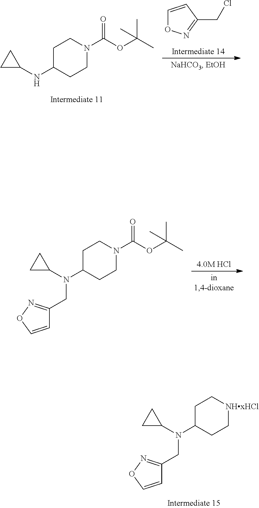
C1C(NC2CC2)CCN(C(OC(C)(C)C)=O)C1.C1=CC(CCl)=NO1.C1C(N(C2CC2)CC2=NOC=C2)CCN(C(OC(C)(C)C)=O)C1.C1C(N(C2CC2)CC2=NOC=C2)CC[NHxHCl]C1
